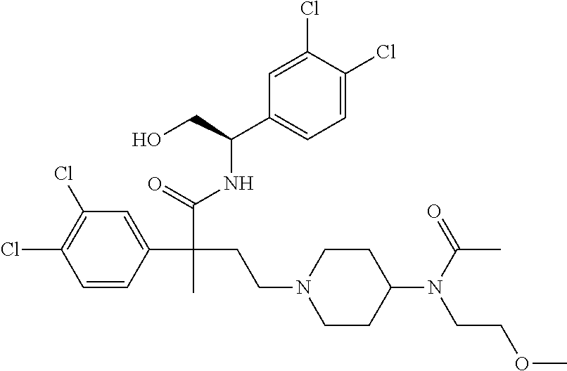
C1=CC(C(C(=O)NC(C2=CC=C(Cl)C(Cl)=C2)CO)(CCN2CCC(N(C(=O)C)CCOC)CC2)C)=CC(Cl)=C1Cl
